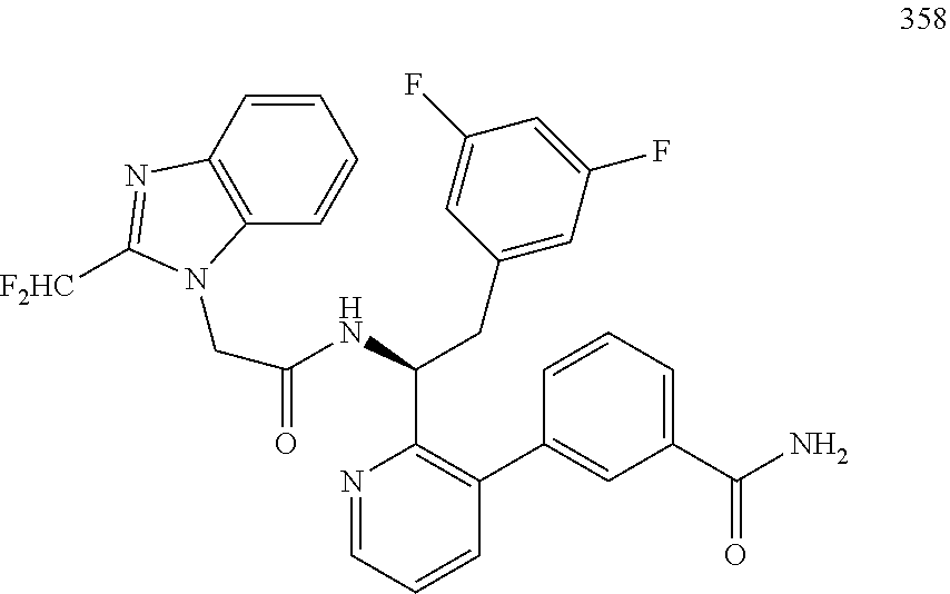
N(C(C1=C(C2=CC(C(N)=O)=CC=C2)C=CC=N1)CC1=CC(F)=CC(F)=C1)C(=O)CN1C2=C(C=CC=C2)N=C1[F2HC]
